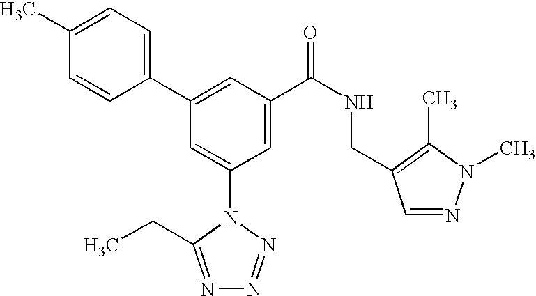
C1(C2=CC(C(NCC3=C(C)N(C)N=C3)=O)=CC(N3C(CC)=NN=N3)=C2)=CC=C(C)C=C1
